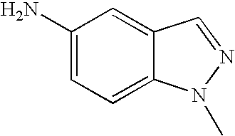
C1(N)=CC=C2C(=C1)C=NN2C
